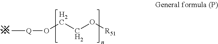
C[Q]OCCO[R51]
